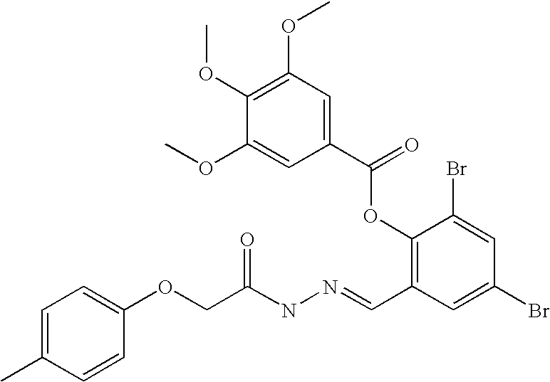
C1=C(C)C=CC(OCC(NN=CC2=C(OC(C3=CC(OC)=C(OC)C(OC)=C3)=O)C(Br)=CC(Br)=C2)=O)=C1
